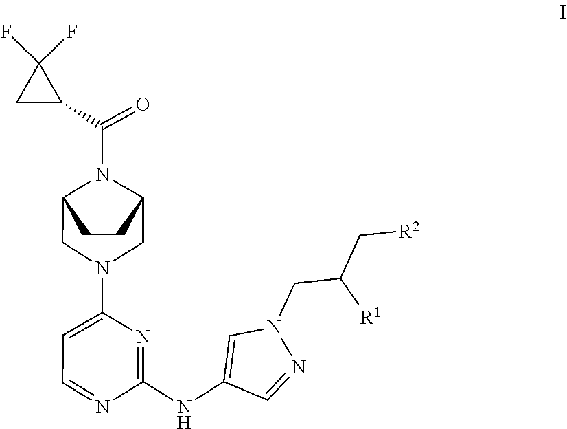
N1(CC(C[R2])[R1])C=C(NC2=NC(N3CC4N(C(C5C(F)(F)C5)=O)C(CC4)C3)=CC=N2)C=N1
